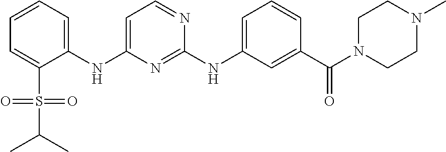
C1=C(S(C(C)C)(=O)=O)C(NC2=CC=NC(NC3=CC=CC(C(N4CCN(C)CC4)=O)=C3)=N2)=CC=C1
